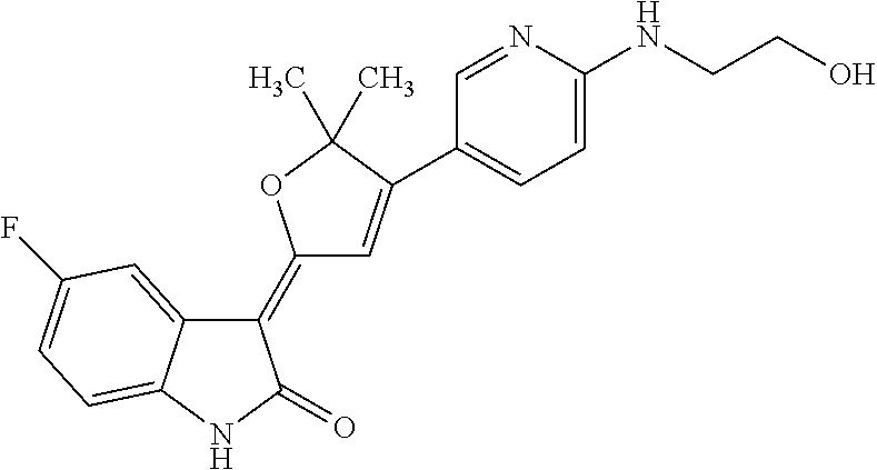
C1(=C2C=C(C3=CC=C(NCCO)N=C3)C(C)(C)O2)C2=CC(F)=CC=C2NC1=O
